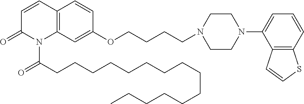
C1=CC2=C(N(C(CCCCCCCCCCCCCCC)=O)C1=O)C=C(OCCCCN1CCN(C3=CC=CC4=C3C=CS4)CC1)C=C2
